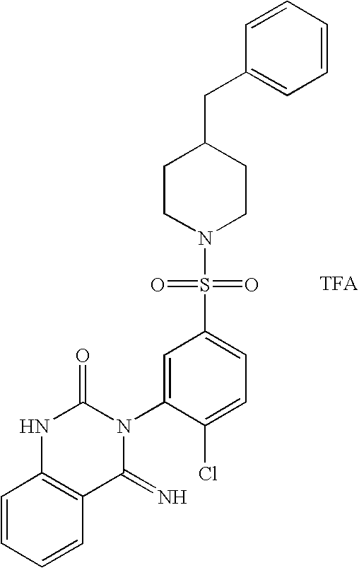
C1=CC=CC2=C1NC(=O)N(C1=CC(S(N3CCC(CC4=CC=CC=C4)CC3)(=O)=O)=CC=C1Cl)C2=N
